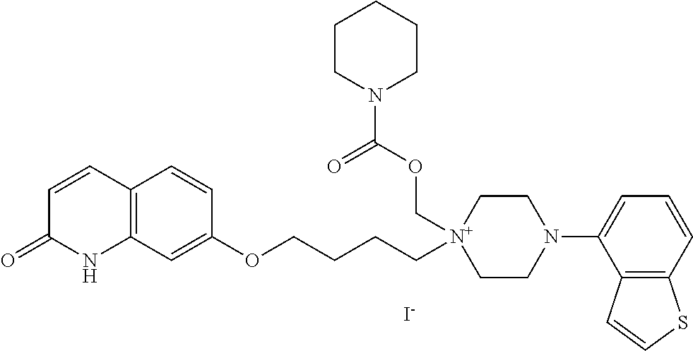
[I-].C12=C(C=C(OCCCC[N+]3(COC(N4CCCCC4)=O)CCN(C4=CC=CC5=C4C=CS5)CC3)C=C1)NC(=O)C=C2
